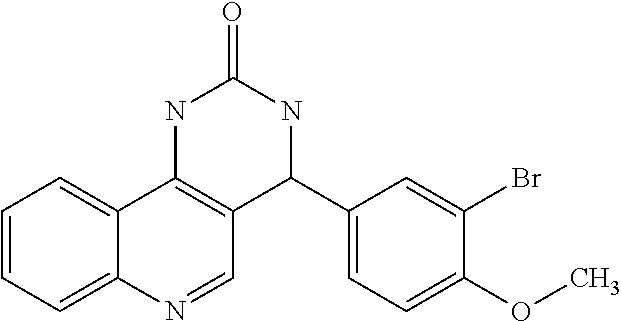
C1=CC=C2C(=C1)C1=C(C=N2)C(C2=CC=C(OC)C(Br)=C2)NC(=O)N1
